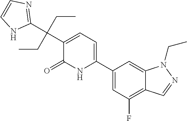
C1(C2=CC=C(C(C3=NC=CN3)(CC)CC)C(=O)N2)=CC(F)=C2C(=C1)N(CC)N=C2
